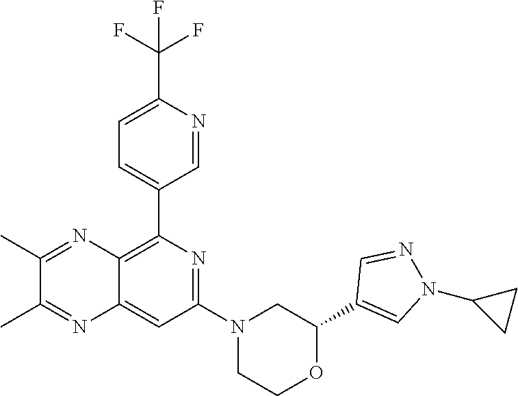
C12=CC(N3CCOC(C4=CN(C5CC5)N=C4)C3)=NC(C3=CC=C(C(F)(F)F)N=C3)=C1N=C(C)C(C)=N2
